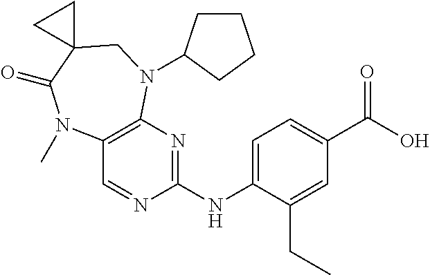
C1(NC2=NC3=C(C=N2)N(C)C(=O)C2(CN3C3CCCC3)CC2)=CC=C(C(O)=O)C=C1CC
